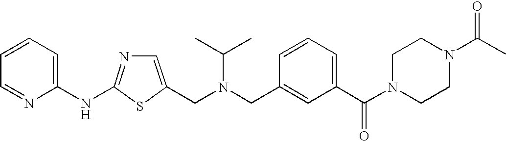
C1=C(CN(CC2=CC(C(N3CCN(C(C)=O)CC3)=O)=CC=C2)C(C)C)SC(NC2=CC=CC=N2)=N1
